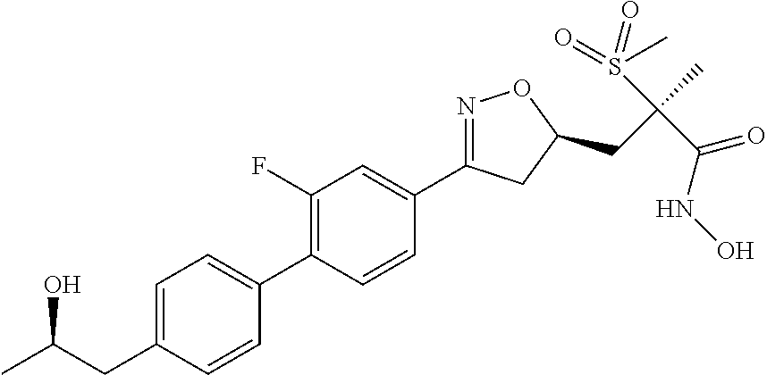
C1(C2=CC=C(CC(C)O)C=C2)=C(F)C=C(C2=NOC(CC(C)(S(=O)(C)=O)C(NO)=O)C2)C=C1
